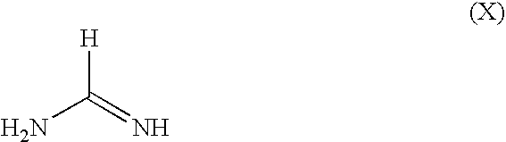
NC(=N)[H]
